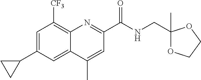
C1=C(C2CC2)C=C2C(=C1[CF3])N=C(C(NCC1(C)OCCO1)=O)C=C2C
